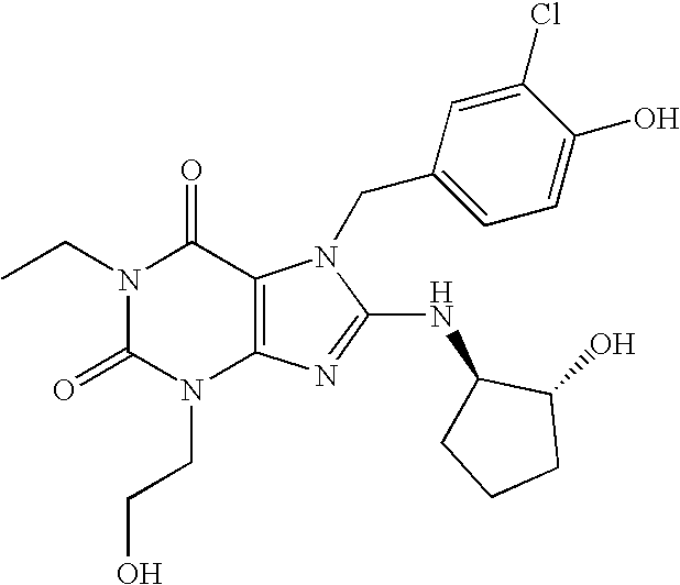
N1(CC)C(=O)N(CCO)C2=C(C1=O)N(CC1=CC=C(O)C(Cl)=C1)C(NC1CCCC1O)=N2
